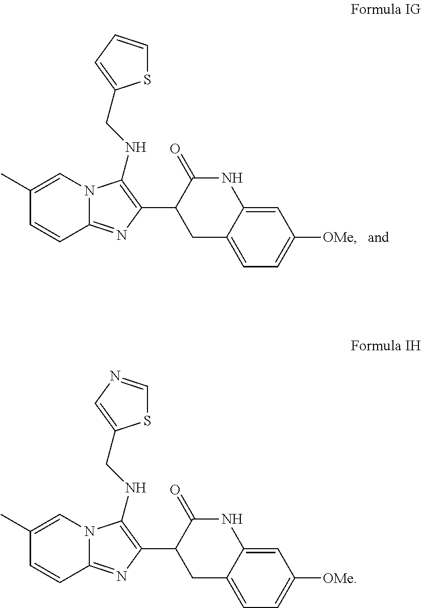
N12C(=NC(C3CC4=CC=C([OMe])C=C4NC3=O)=C1NCC1=CC=CS1)C=CC(C)=C2.N12C(=NC(C3CC4=CC=C([OMe])C=C4NC3=O)=C1NCC1=CN=CS1)C=CC(C)=C2
